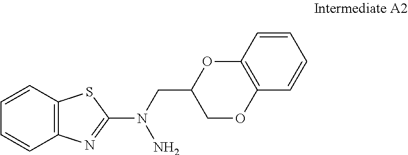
C1=CC2=C(C=C1)N=C(N(CC1COC3=C(O1)C=CC=C3)N)S2
